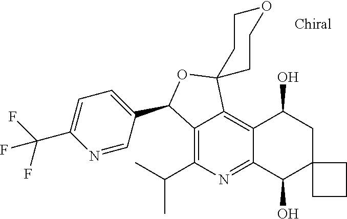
C1=C(C(F)(F)F)N=CC(C2C3=C(C(C)C)N=C4C(=C3C3(O2)CCOCC3)C(O)CC2(C4O)CCC2)=C1
